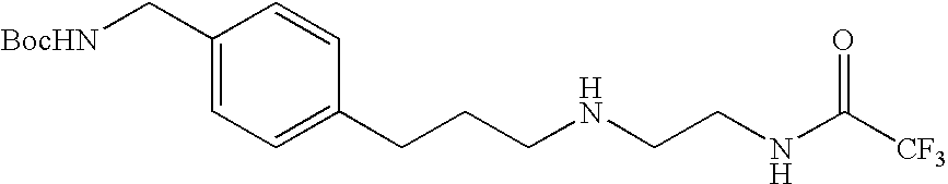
C1(C[BocHN])=CC=C(CCCNCCNC([CF3])=O)C=C1
